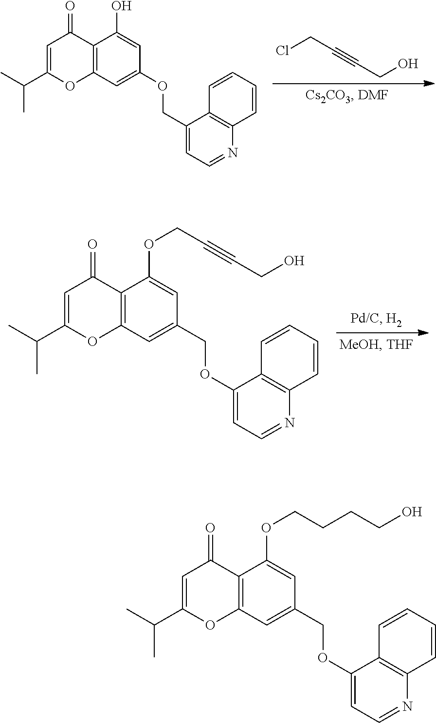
ClCC#CCO.C12=C(C=C(OCC3=CC=NC4=C3C=CC=C4)C=C1O)OC(C(C)C)=CC2=O.C12=C(C=C(COC3=CC=NC4=C3C=CC=C4)C=C1OCC#CCO)OC(C(C)C)=CC2=O.C12=C(C=C(COC3=CC=NC4=C3C=CC=C4)C=C1OCCCCO)OC(C(C)C)=CC2=O
